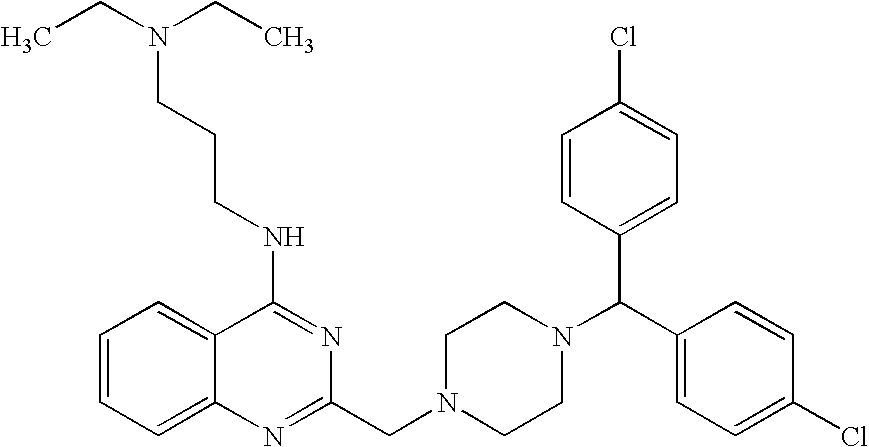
C1=CC=C2C(=C1)C(NCCCN(CC)CC)=NC(CN1CCN(C(C3=CC=C(Cl)C=C3)C3=CC=C(Cl)C=C3)CC1)=N2
